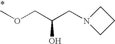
COCC(CN1CCC1)O
